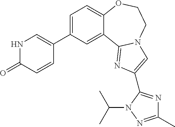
C1=C(C2=CNC(=O)C=C2)C=C2C(=C1)OCCN1C2=NC(C2=NC(C)=NN2C(C)C)=C1
